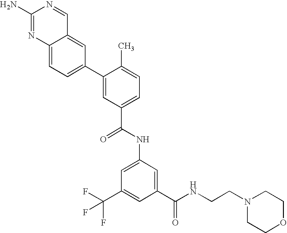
C1(C2=CC(C(NC3=CC(C(F)(F)F)=CC(C(NCCN4CCOCC4)=O)=C3)=O)=CC=C2C)=CC=C2C(=C1)C=NC(N)=N2
